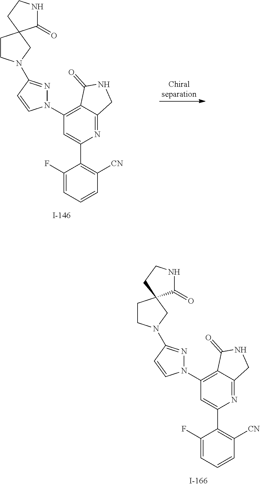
N1=C2C(=C(N3N=C(N4CCC5(C4)C(=O)NCC5)C=C3)C=C1C1=C([CN])C=CC=C1F)C(=O)NC2.N1=C2C(=C(N3N=C(N4CCC5(C4)C(=O)NCC5)C=C3)C=C1C1=C([CN])C=CC=C1F)C(=O)NC2
